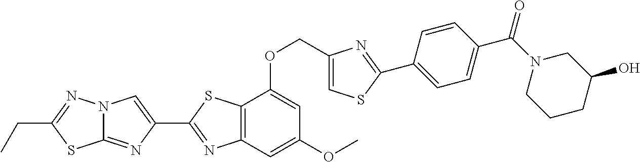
C1(C2=NC3=C(S2)C(OCC2=CSC(C4=CC=C(C(N5CCCC(O)C5)=O)C=C4)=N2)=CC(OC)=C3)=CN2C(=N1)SC(CC)=N2
